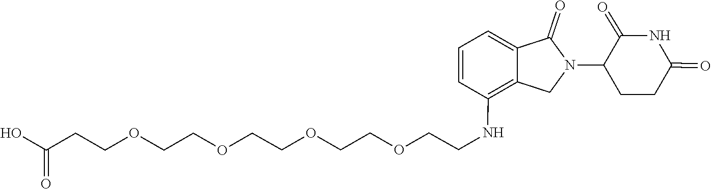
C(COCCOCCOCCC(O)=O)OCCNC1=C2C(=CC=C1)C(=O)N(C1CCC(=O)NC1=O)C2
